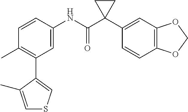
C1(C)=C(C2=CSC=C2C)C=C(NC(C2(C3=CC4=C(C=C3)OCO4)CC2)=O)C=C1
